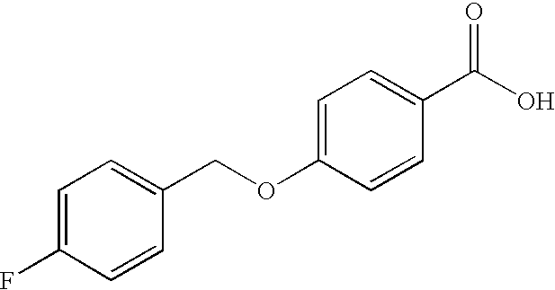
C1=C(F)C=CC(COC2=CC=C(C(O)=O)C=C2)=C1
